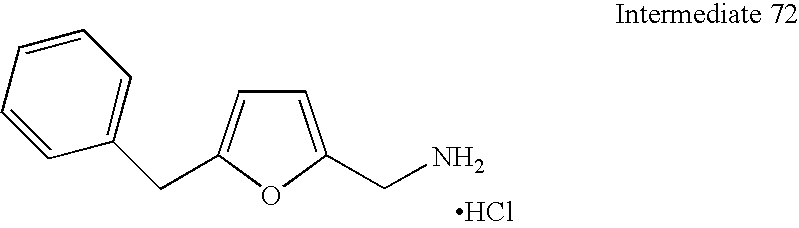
C1=C(CN)OC(CC2=CC=CC=C2)=C1.Cl
